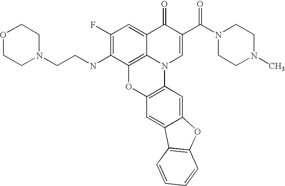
C1(F)=C(NCCN2CCOCC2)C2=C3C(=C1)C(=O)C(C(N1CCN(C)CC1)=O)=CN3C1=C(O2)C=C2C(=C1)OC1=C2C=CC=C1
